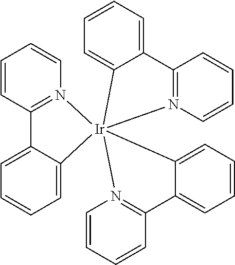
C1=CC2=N(C=C1)[Ir]13(C4=CC=CC=C24)(C2=CC=CC=C2C2=N1C=CC=C2)C1=CC=CC=C1C1=N3C=CC=C1
